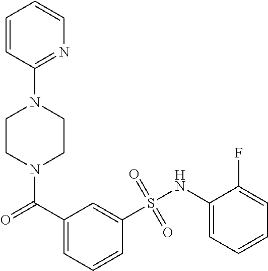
N1(C(=O)C2=CC=CC(S(NC3=CC=CC=C3F)(=O)=O)=C2)CCN(C2=NC=CC=C2)CC1
